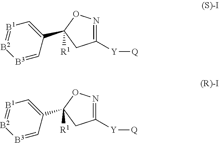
N1=C([Y][Q])CC([R1])(C2=C[B1]=[B2][B3]=C2)O1.N1=C([Y][Q])CC([R1])(C2=C[B1]=[B2][B3]=C2)O1
